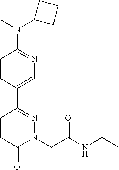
C1=CC(C2=NN(CC(NCC)=O)C(=O)C=C2)=CN=C1N(C1CCC1)C
